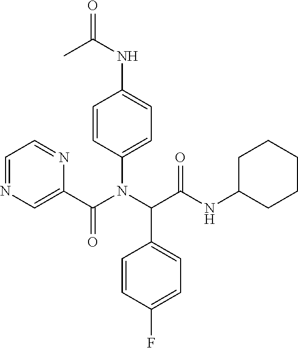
C1=NC=C(C(N(C(C(NC2CCCCC2)=O)C2=CC=C(F)C=C2)C2=CC=C(NC(=O)C)C=C2)=O)N=C1
